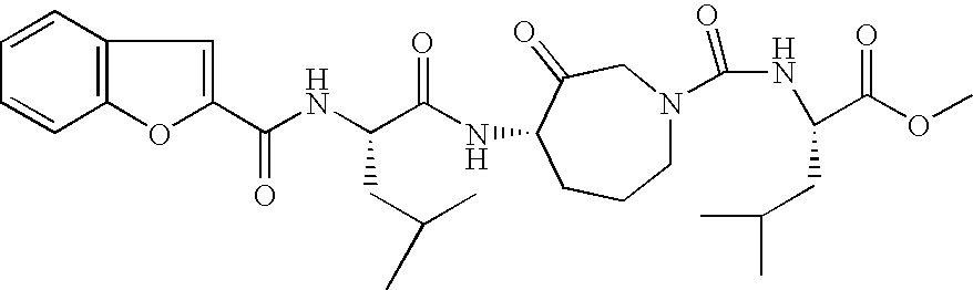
C1=CC2=C(C=C1)OC(C(NC(C(NC1CCCN(C(=O)NC(C(OC)=O)CC(C)C)CC1=O)=O)CC(C)C)=O)=C2
